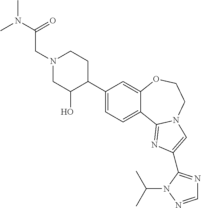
C1(C2CCN(CC(N(C)C)=O)CC2O)=CC=C2C(=C1)OCCN1C2=NC(C2=NC=NN2C(C)C)=C1
